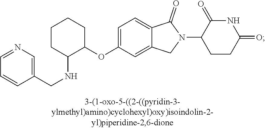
C1=C(OC2CCCCC2NCC2=CN=CC=C2)C=C2C(=C1)C(=O)N(C1CCC(=O)NC1=O)C2
